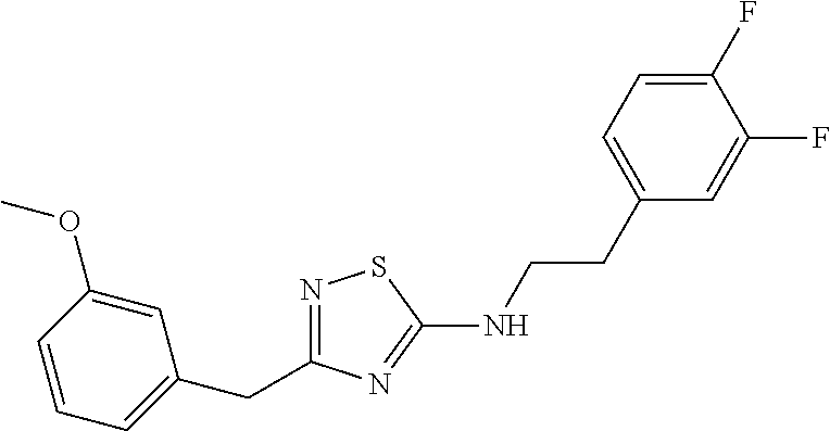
N1=C(CC2=CC=CC(OC)=C2)N=C(NCCC2=CC=C(F)C(F)=C2)S1
